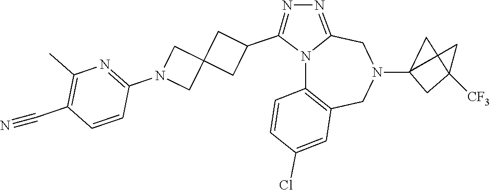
N12C3=C(CN(C4CC(C)([CF3])C4)CC1=NN=C2C1CC2(C1)CN(C1=NC(C)=C(C#N)C=C1)C2)C=C(Cl)C=C3
